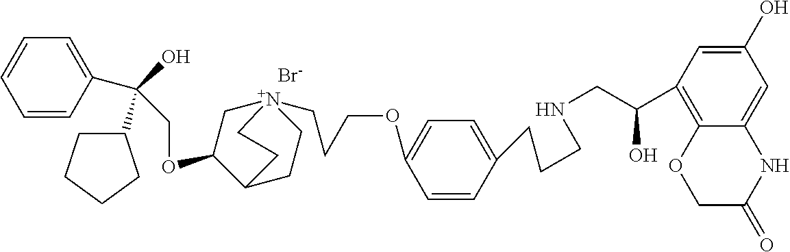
[Br-].C(OC1C[N+]2(CCCOC3=CC=C(CCCNCC(C4=C5C(=CC(O)=C4)NC(=O)CO5)O)C=C3)CCC1CC2)C(O)(C1CCCC1)C1=CC=CC=C1
